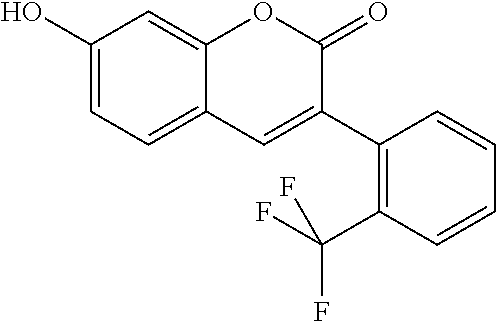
C1(O)=CC=C2C(=C1)OC(=O)C(C1=C(C(F)(F)F)C=CC=C1)=C2
